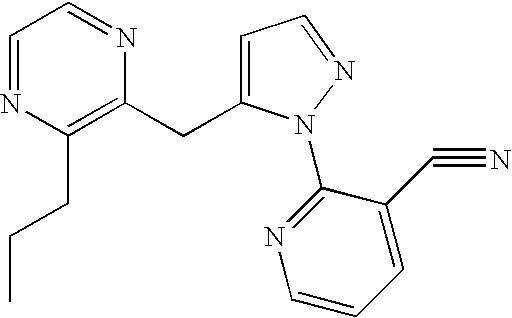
C1=NC(CCC)=C(CC2=CC=NN2C2=NC=CC=C2C#N)N=C1
